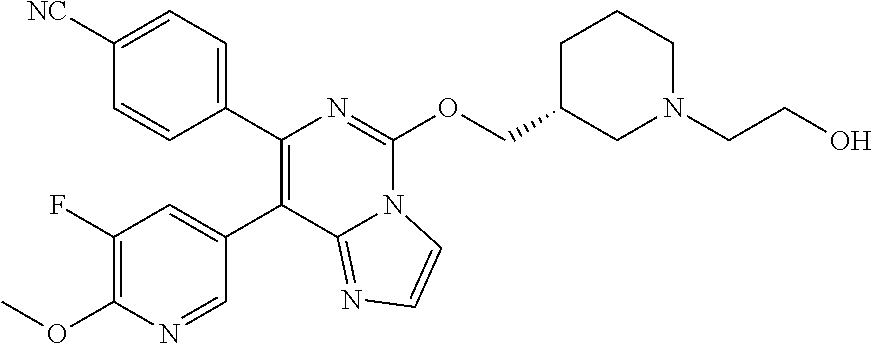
C1([NC])=CC=C(C2=C(C3=CC(F)=C(OC)N=C3)C3=NC=CN3C(OCC3CN(CCO)CCC3)=N2)C=C1
